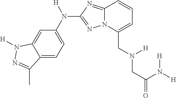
C12=CC=C(N([H])C3=NN4C(=N3)C=CC=C4CN(CC(=O)N([H])[H])[H])C=C1N([H])N=C2C
